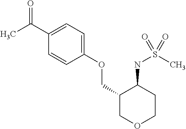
C(C1=CC=C(OCC2COCCC2NS(C)(=O)=O)C=C1)(C)=O
